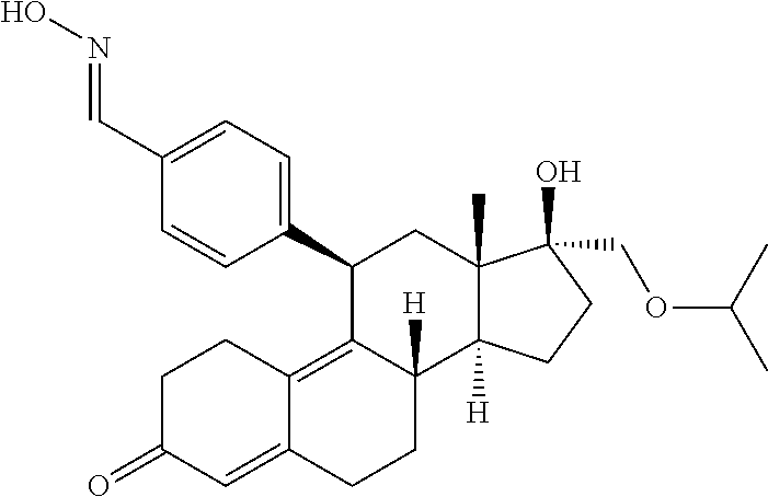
C(C1=CC=C(C2C3=C4C(=CC(=O)CC4)CCC3([H])C3([H])C(C)(C2)C(O)(COC(C)C)CC3)C=C1)=NO
